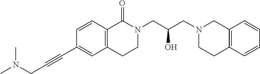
C(C1=CC2=C(C=C1)C(=O)N(CC(O)CN1CCC3=C(C1)C=CC=C3)CC2)#CCN(C)C
